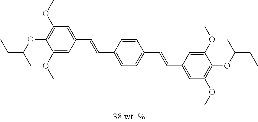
CCC(OC1=C(OC)C=C(C=CC2=CC=C(C=CC3=CC(OC)=C(OC(CC)C)C(OC)=C3)C=C2)C=C1OC)C
